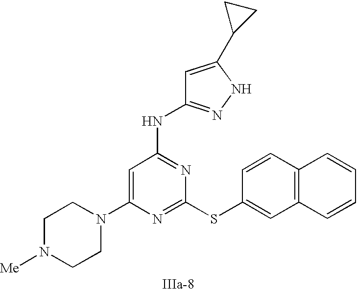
C1=C(N2CCN([Me])CC2)N=C(SC2=CC3=C(C=C2)C=CC=C3)N=C1NC1=NNC(C2CC2)=C1
